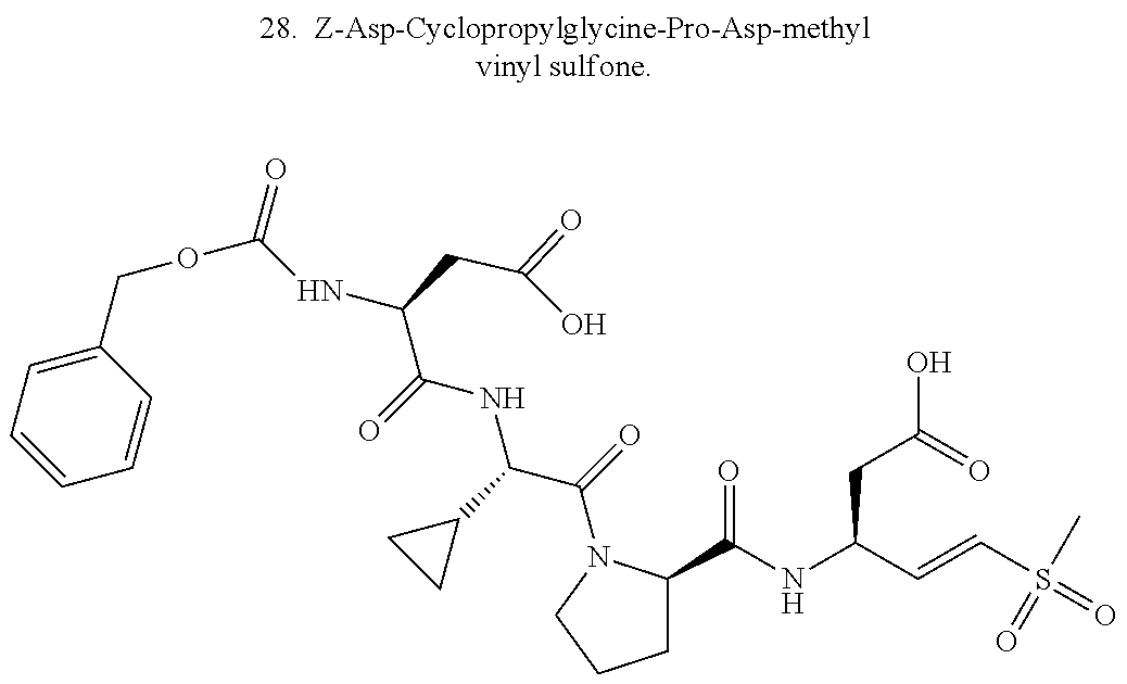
C1=CC=C(COC(NC(C(=O)NC(C(=O)N2C(C(NC(C=CS(=O)(C)=O)CC(O)=O)=O)CCC2)C2CC2)CC(=O)O)=O)C=C1
